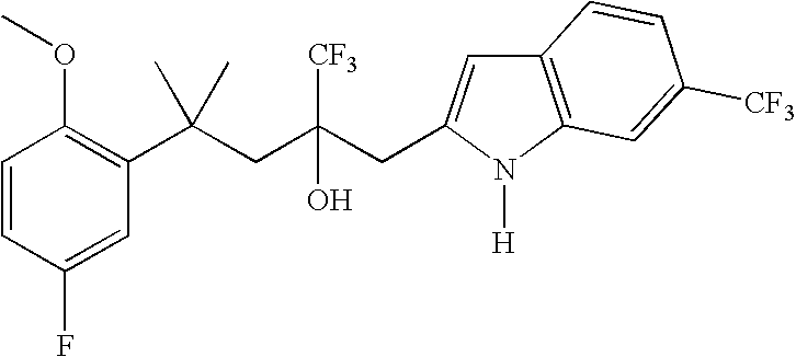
C1=CC(F)=CC(C(CC(CC2=CC3=C(N2[H])C=C([CF3])C=C3)([CF3])O)(C)C)=C1OC
